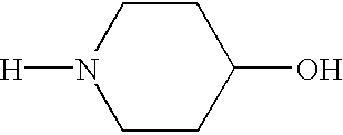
C1CC(O)CCN1[H]
